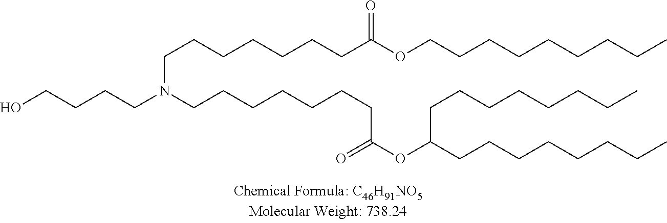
C(CCCN(CCCCCCCC(=O)OC(CCCCCCCC)CCCCCCCC)CCCCCCCC(OCCCCCCCCC)=O)O
